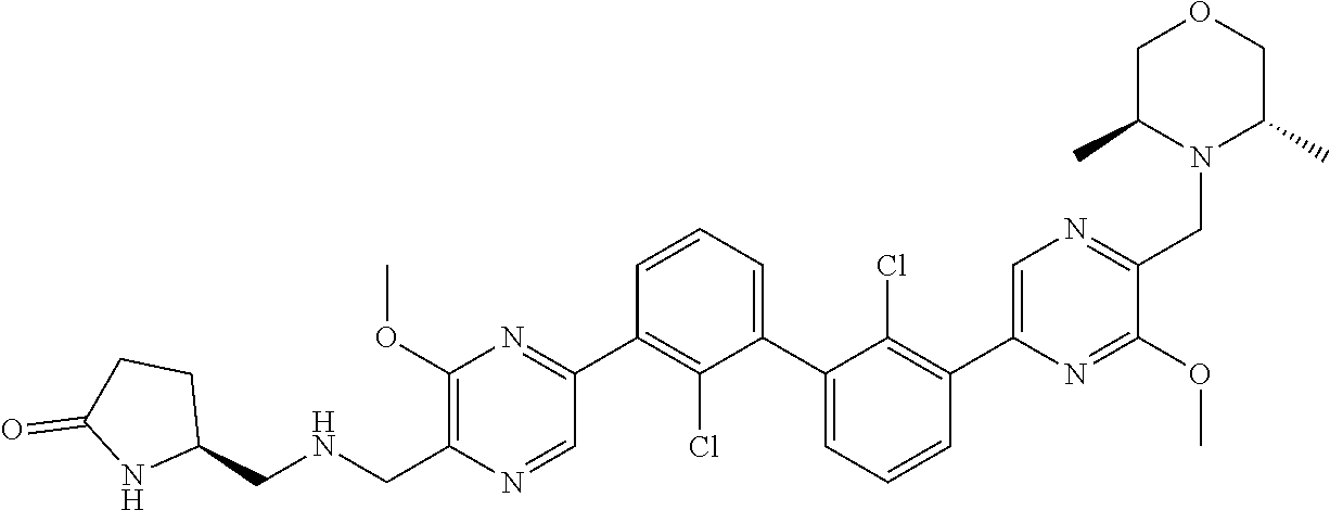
C1(C2=NC(OC)=C(C[HN]CC3CCC(=O)N3)N=C2)=C(Cl)C(C2=CC=CC(C3=CN=C(CN4C(C)COCC4C)C(OC)=N3)=C2Cl)=CC=C1
